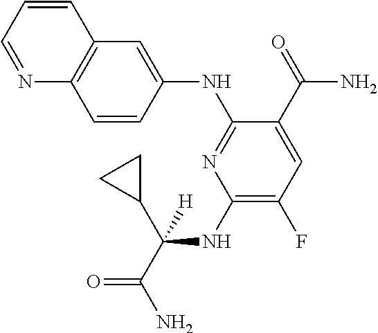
C1=CC(NC2=NC(NC(C3CC3)(C(=O)N)[H])=C(F)C=C2C(=O)N)=CC2=C1N=CC=C2
